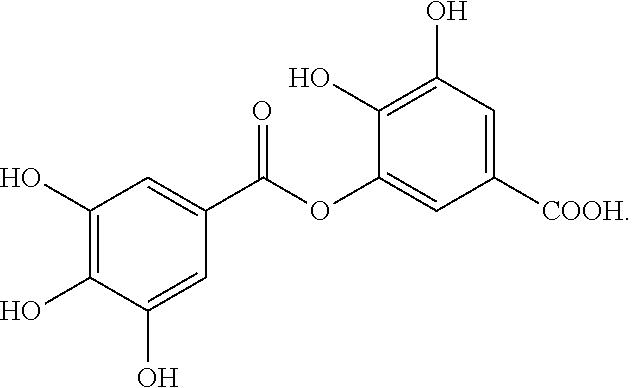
C1(O)=C(O)C(O)=CC(C(OC2=CC([COOH])=CC(O)=C2O)=O)=C1
